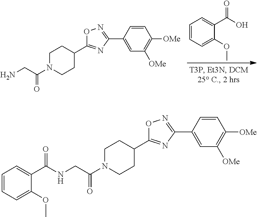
C1=CC(C2=NOC(C3CCN(C(CN)=O)CC3)=N2)=CC([OMe])=C1[OMe].OC(=O)C1=CC=CC=C1OC.C1=CC(C2=NOC(C3CCN(C(CNC(=O)C4=CC=CC=C4OC)=O)CC3)=N2)=CC([OMe])=C1[OMe]
